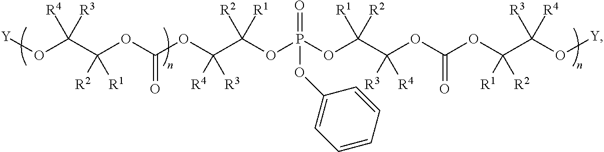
P(OC(C(OC(OC([R2])([R1])C(O[Y])([R4])[R3])=O)([R4])[R3])([R2])[R1])(OC(C(OC(OC(C(O[Y])([R3])[R4])([R1])[R2])=O)([R3])[R4])([R1])[R2])(=O)OC1=CC=CC=C1
